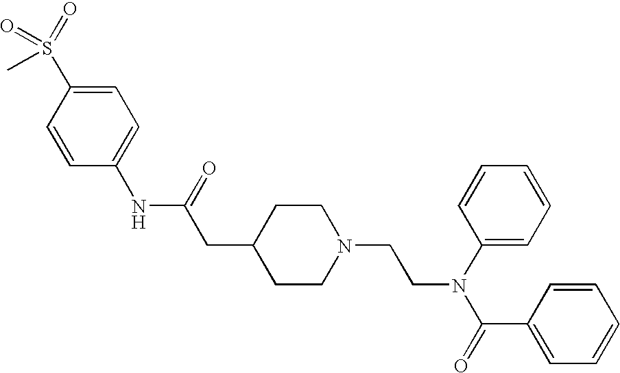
C1(NC(=O)CC2CCN(CCN(C(C3=CC=CC=C3)=O)C3=CC=CC=C3)CC2)=CC=C(S(=O)(=O)C)C=C1
